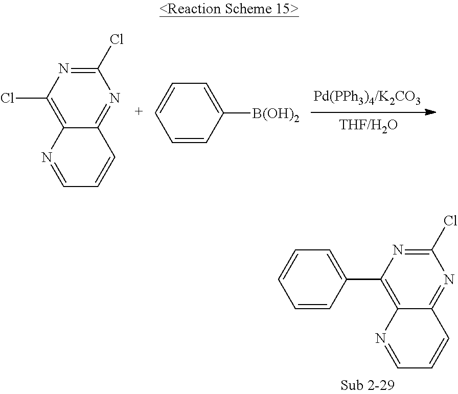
C1(Cl)=NC(Cl)=C2C(=N1)C=CC=N2.C1=CC([B(OH)2])=CC=[C+]1.C1(Cl)=NC(C2=CC=CC=C2)=C2C(=N1)C=CC=N2
